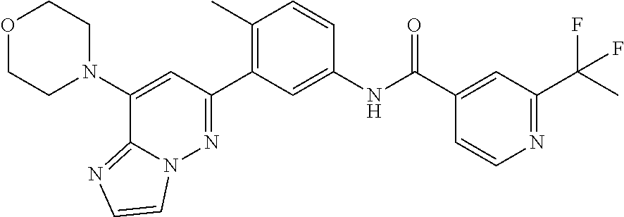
O1CCN(C2=CC(C3=C(C)C=CC(NC(C4=CC(C(C)(F)F)=NC=C4)=O)=C3)=NN3C2=NC=C3)CC1
